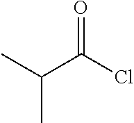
CC(C(Cl)=O)C
